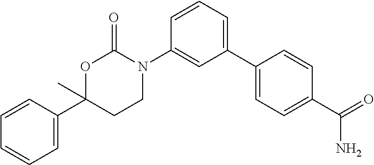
C1=CC(C2(C)CCN(C3=CC(C4=CC=C(C(N)=O)C=C4)=CC=C3)C(=O)O2)=CC=C1
